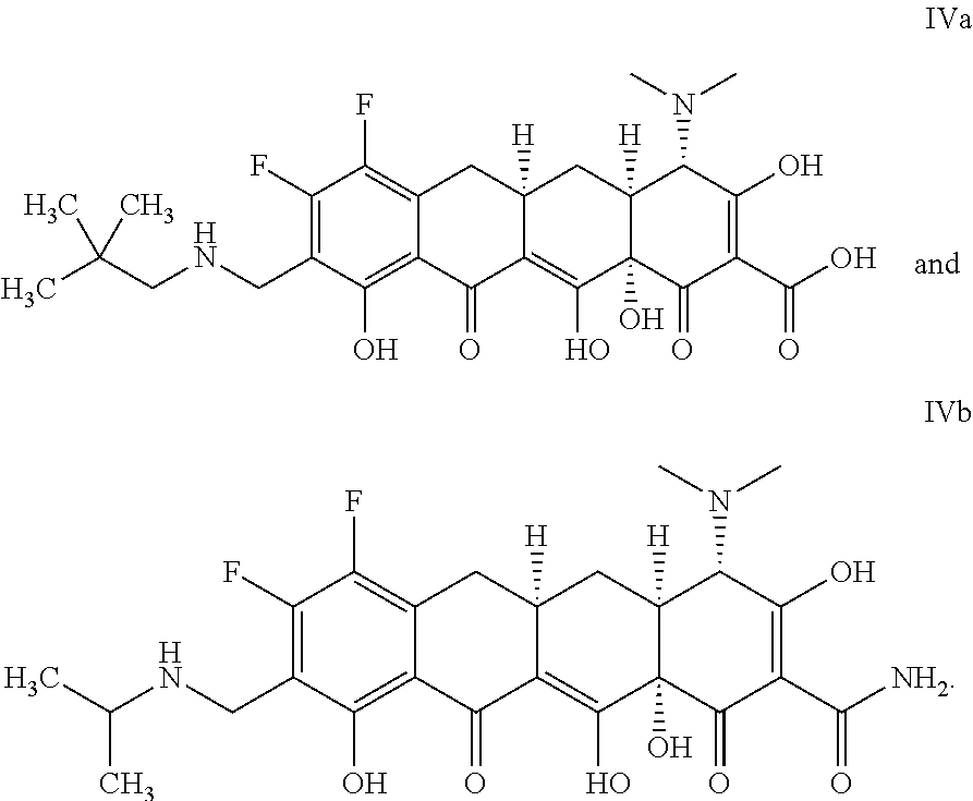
C1(F)=C(CNCC(C)(C)C)C(O)=C2C(=C1F)CC1([H])C(=C(O)C3(O)C([H])(C1)C(N(C)C)C(O)=C(C(O)=O)C3=O)C2=O.C1(F)=C(CNC(C)C)C(O)=C2C(=C1F)CC1([H])C(=C(O)C3(O)C([H])(C1)C(N(C)C)C(O)=C(C([NH2])=O)C3=O)C2=O
